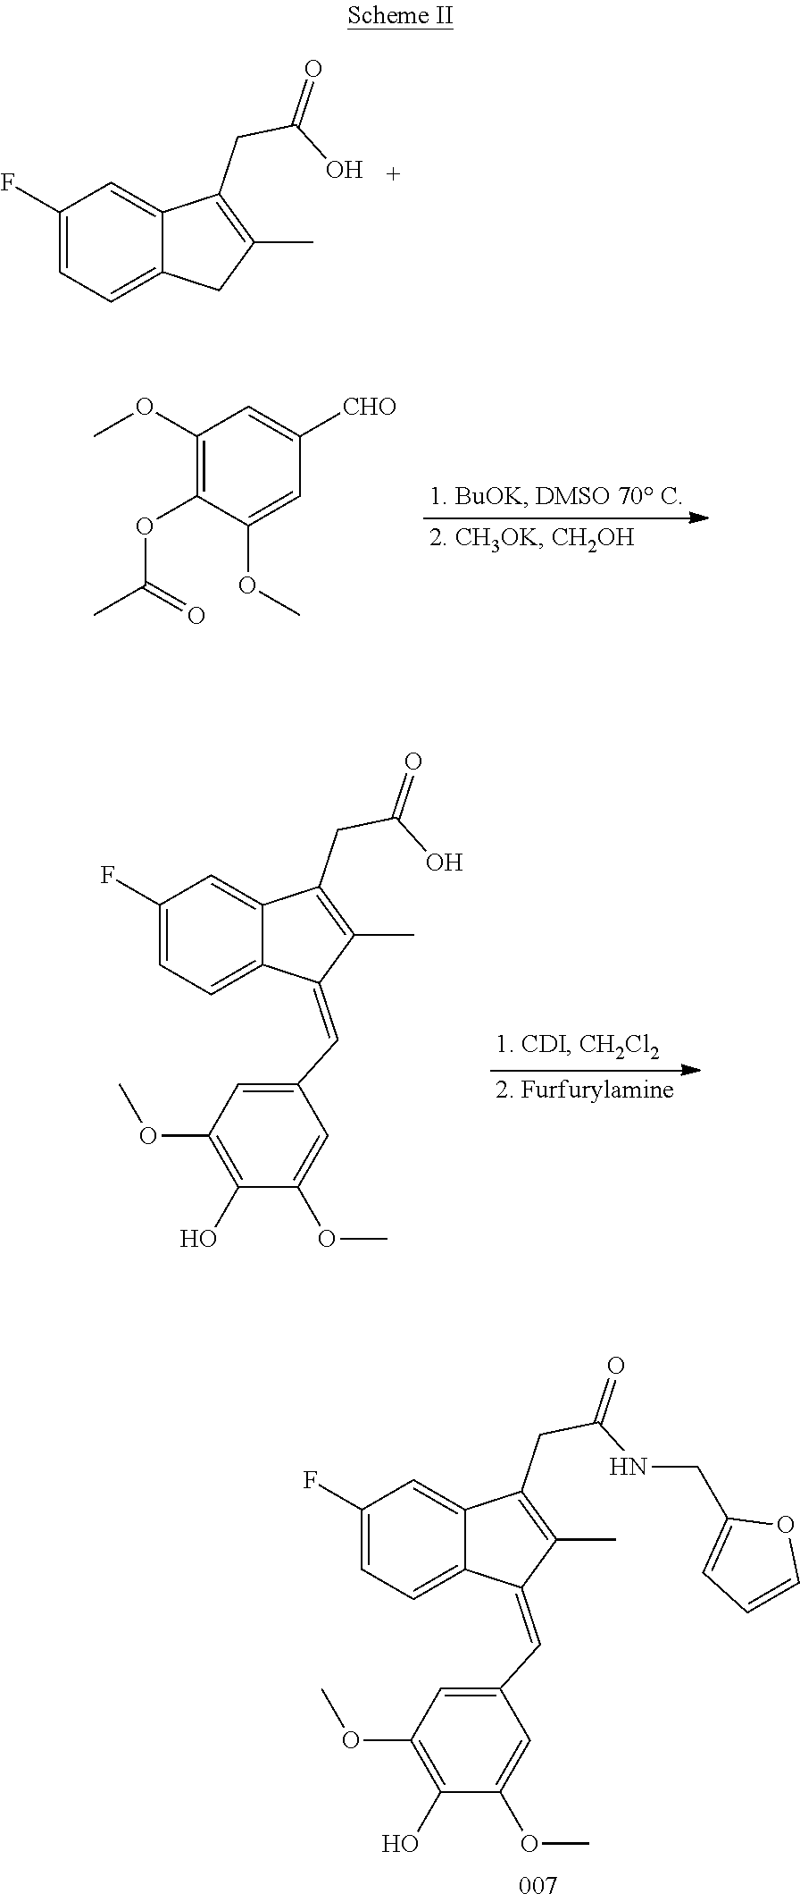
C1(F)=CC=C2C(=C1)C(CC(=O)O)=C(C)C2.C1(OC)=C(OC(C)=O)C(OC)=CC([CHO])=C1.C1(F)=CC=C2C(=C1)C(CC(=O)O)=C(C)C2=CC1=CC(OC)=C(O)C(OC)=C1.C1(F)=CC=C2C(=C1)C(CC(=O)NCC1=CC=CO1)=C(C)C2=CC1=CC(OC)=C(O)C(OC)=C1
